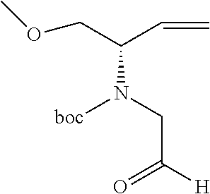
C(N(CC([H])=O)[boc])(COC)C=C
